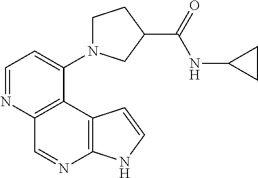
C1=NC2=C(C(N3CCC(C(=O)NC4CC4)C3)=C1)C1=C(N=C2)NC=C1
